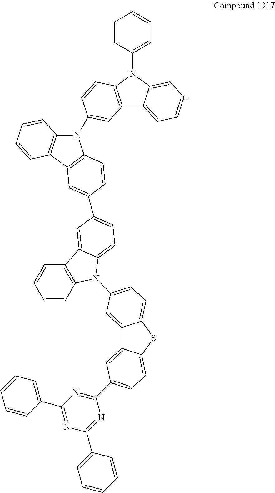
C12=CC(N3C4=C(C=CC=C4)C4=CC(C5=CC6=C(N(C7=CC8=C(N(C9=CC=CC=C9)C9=CC=CC=C89)C=C7)C7=C6C=CC=C7)C=C5)=CC=C34)=CC=C1SC1=CC=C(C3=NC(C4=CC=CC=C4)=NC(C4=CC=CC=C4)=N3)C=C21
